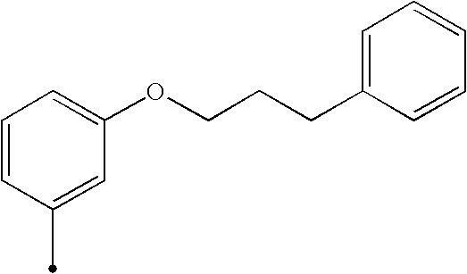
C1=CC(C)=CC(OCCCC2=CC=CC=C2)=C1
